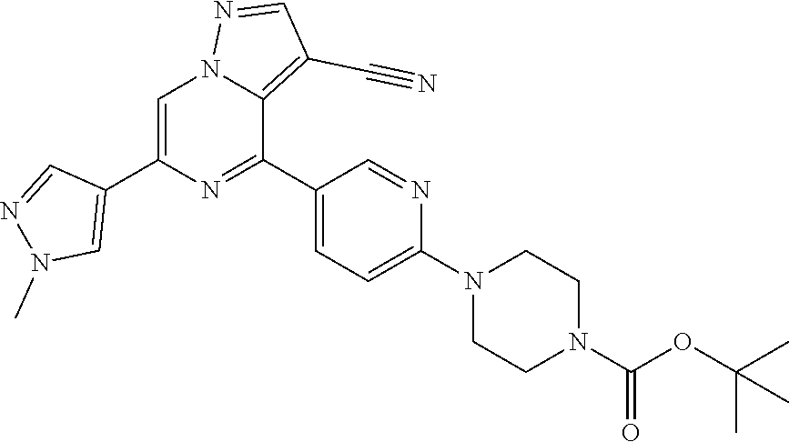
C1=C(C2=CN(C)N=C2)N=C(C2=CC=C(N3CCN(C(OC(C)(C)C)=O)CC3)N=C2)C2=C(C#N)C=NN12
